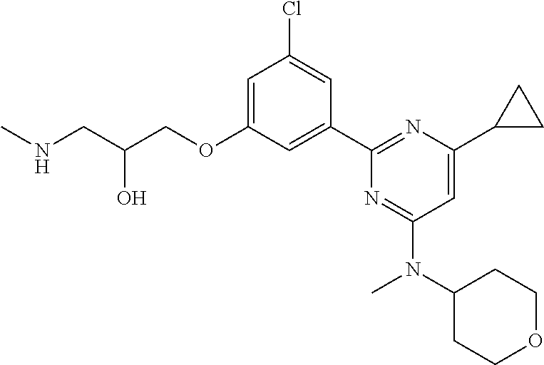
N(CC(COC1=CC(Cl)=CC(C2=NC(C3CC3)=CC(N(C3CCOCC3)C)=N2)=C1)O)C
